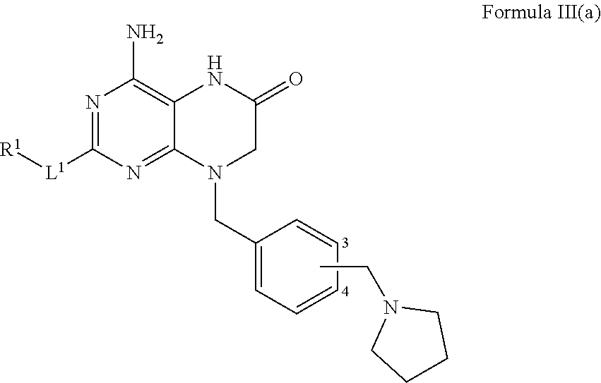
N1=C([L1][R1])N=C2C(=C1N)NC(=O)CN2CC1=CC=CC=C1.CCN1CCCC1
